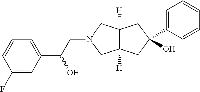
C(N1CC2([H])C([H])(C1)CC(O)(C1=CC=CC=C1)C2)C(C1=CC=CC(F)=C1)O
